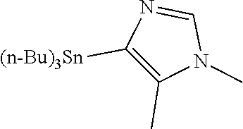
C1([(n-Bu)3Sn])=C(C)N(C)C=N1
